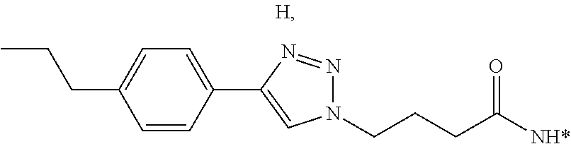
C1=CC(C2=CN(CCCC([NH*])=O)N=N2)=CC=C1CCC
